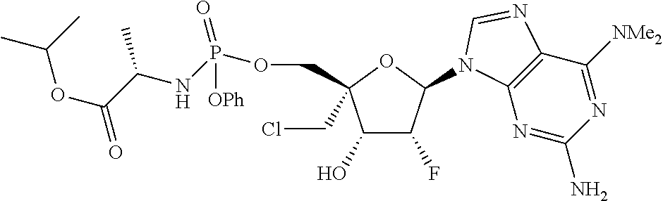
C1(O)C(F)C(N2C3=C(C([NMe2])=NC(N)=N3)N=C2)OC1(COP(NC(C)C(OC(C)C)=O)(=O)[OPh])CCl
